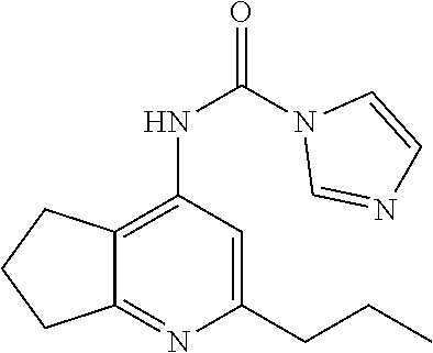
N1(C(NC2=C3C(=NC(CCC)=C2)CCC3)=O)C=NC=C1
